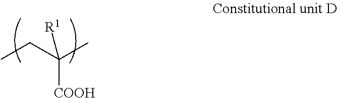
C([COOH])(CC)(C)[R1]
